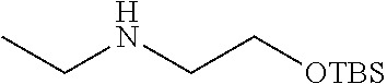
C(NCC[OTBS])C
